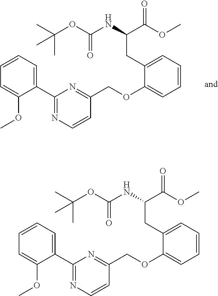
C1(C2=NC=CC(COC3=CC=CC=C3CC(NC(=O)OC(C)(C)C)C(OC)=O)=N2)=CC=CC=C1OC.C1(C2=NC=CC(COC3=CC=CC=C3CC(NC(=O)OC(C)(C)C)C(OC)=O)=N2)=CC=CC=C1OC
